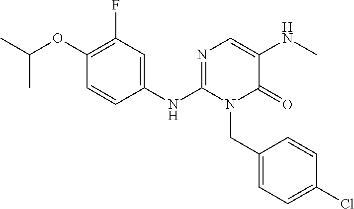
C1(OC(C)C)=C(F)C=C(NC2=NC=C(NC)C(=O)N2CC2=CC=C(Cl)C=C2)C=C1
